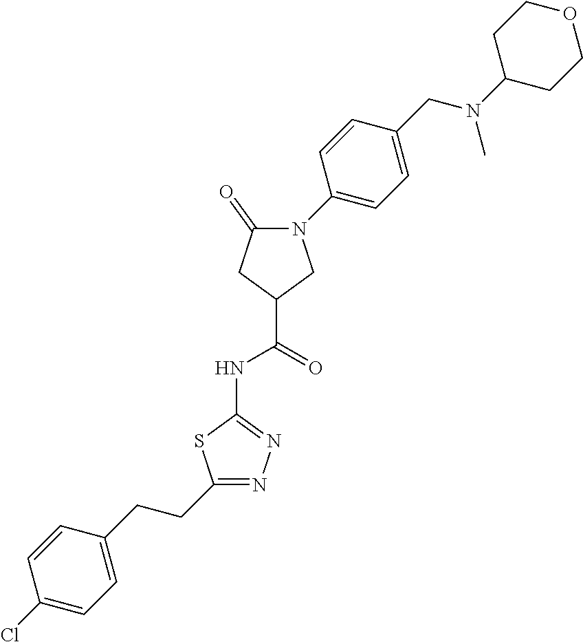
C1=C(CN(C2CCOCC2)C)C=CC(N2C(=O)CC(C(=O)NC3=NN=C(CCC4=CC=C(Cl)C=C4)S3)C2)=C1
